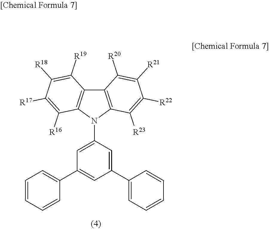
C12=C(N(C3=CC(C4=CC=CC=C4)=CC(C4=CC=CC=C4)=C3)C3=C1C([R19])=C([R18])C([R17])=C3[R16])C([R23])=C([R22])C([R21])=C2[R20]
